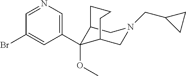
C12C(OC)(C3=CN=CC(Br)=C3)C(CN(CC3CC3)C1)CCC2
